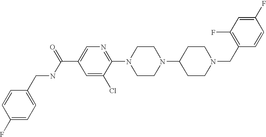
C1(F)=CC(F)=C(CN2CCC(N3CCN(C4=NC=C(C(NCC5=CC=C(F)C=C5)=O)C=C4Cl)CC3)CC2)C=C1
